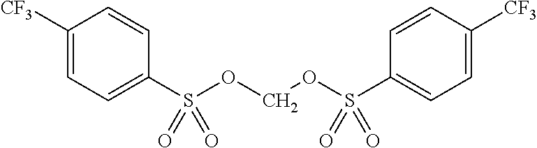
C1([CF3])=CC=C(S(OCOS(C2=CC=C([CF3])C=C2)(=O)=O)(=O)=O)C=C1
